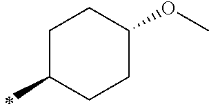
C1(OC)CCC(C)CC1
